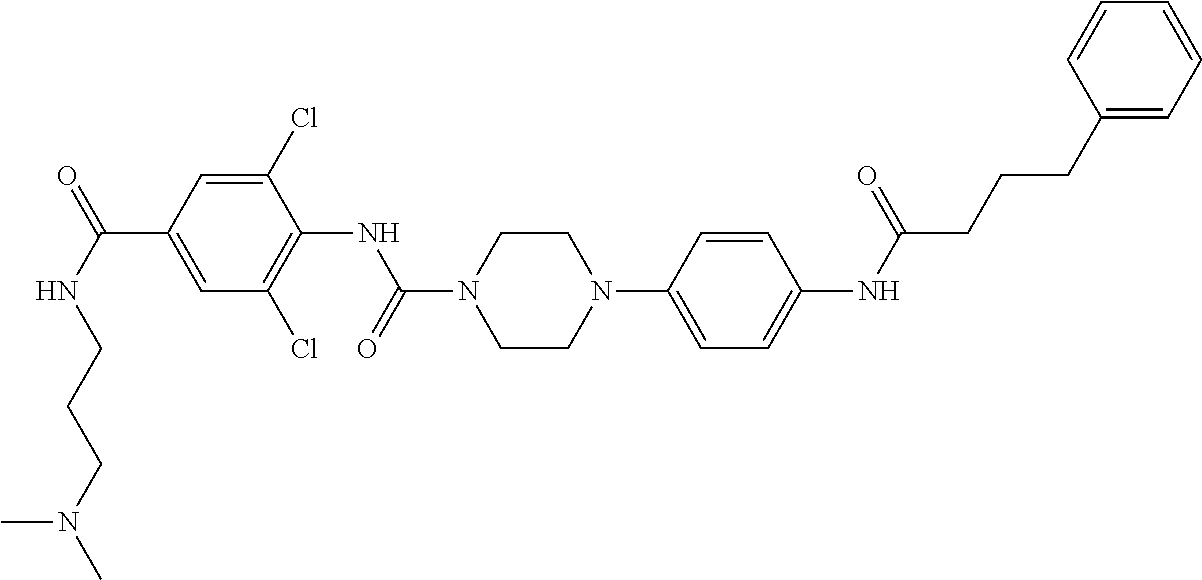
N(C(=O)C1=CC(Cl)=C(NC(=O)N2CCN(C3=CC=C(NC(=O)CCCC4=CC=CC=C4)C=C3)CC2)C(Cl)=C1)CCCN(C)C
